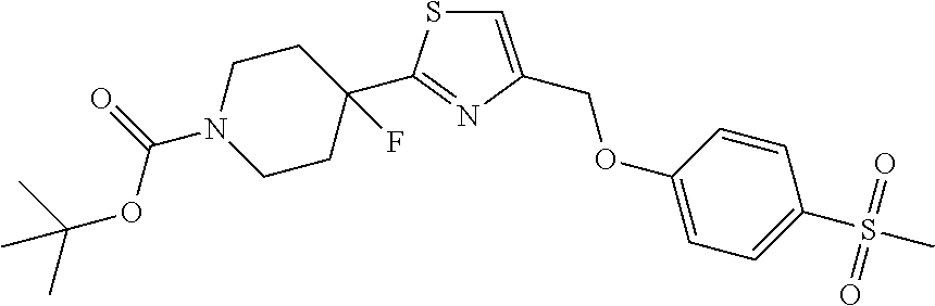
C1=CC(OCC2=CSC(C3(F)CCN(C(=O)OC(C)(C)C)CC3)=N2)=CC=C1S(C)(=O)=O
